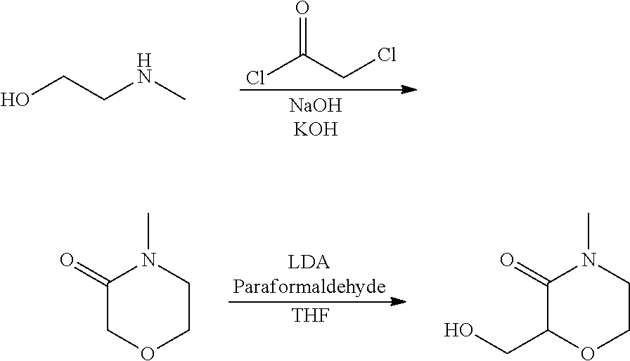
ClC(CCl)=O.OCCNC.[THF].C1(=O)COCCN1C.C1(=O)C(CO)OCCN1C
